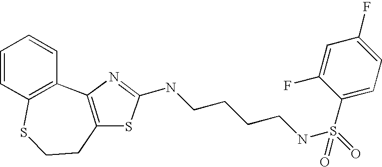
C1=CC2=C(C=C1)C1=C(CCS2)SC(NCCCCNS(C2=CC=C(F)C=C2F)(=O)=O)=N1
